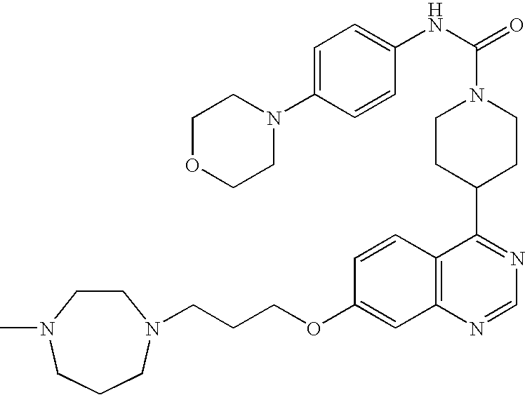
C1CC(C2=NC=NC3=C2C=CC(OCCCN2CCN(C)CCC2)=C3)CCN1C(=O)NC1=CC=C(N2CCOCC2)C=C1
